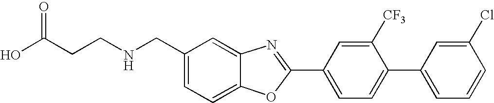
OC(CCNCC1=CC=C2C(=C1)N=C(C1=CC=C(C3=CC=CC(Cl)=C3)C([CF3])=C1)O2)=O
